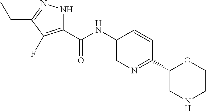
O=C(NC1=CN=C(C2CNCCO2)C=C1)C1=C(F)C(CC)=NN1
